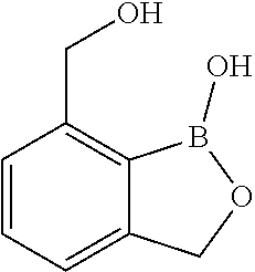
C1=CC=C2C(=C1CO)B(O)OC2
